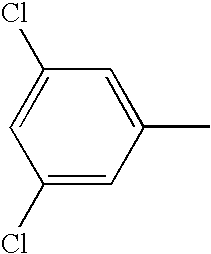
C1(Cl)=CC(C)=CC(Cl)=C1
